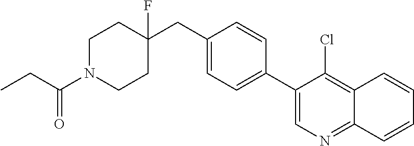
C1N(C(CC)=O)CCC(CC2=CC=C(C3=CN=C4C(=C3Cl)C=CC=C4)C=C2)(F)C1
